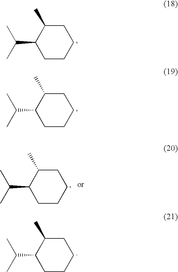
C1C(C)C(C(C)C)CCC1.C1C(C)C(C(C)C)CCC1.C1C(C)C(C(C)C)CCC1.C1C(C)C(C(C)C)CCC1
